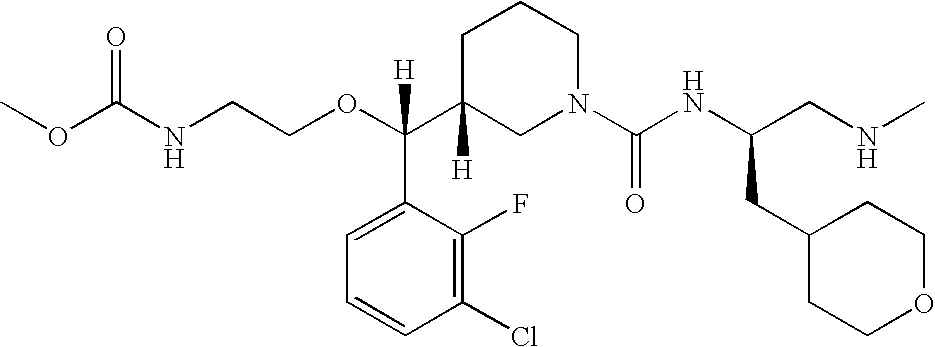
O(C(C1([H])CN(C(NC(CNC)CC2CCOCC2)=O)CCC1)(C1=CC=CC(Cl)=C1F)[H])CCNC(OC)=O
